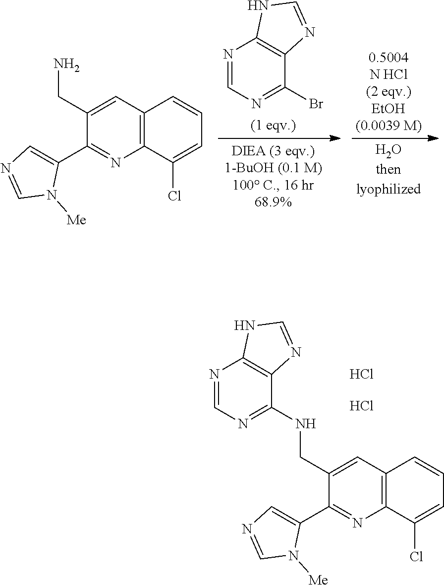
C1(CN)=CC2=C(N=C1C1=CN=CN1[Me])C(Cl)=CC=C2.N1=CN=C(Br)C2=C1NC=N2.N1=CN=C(NCC2=CC3=C(N=C2C2=CN=CN2[Me])C(Cl)=CC=C3)C2=C1NC=N2.Cl.Cl
